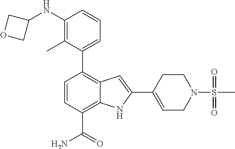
C1=CC(C(N)=O)=C2C(=C1C1=CC=CC(NC3COC3)=C1C)C=C(C1=CCN(S(=O)(C)=O)CC1)N2
